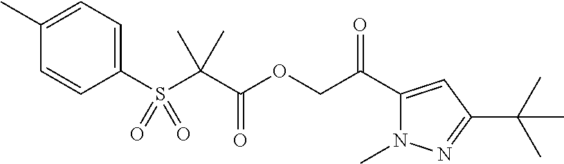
C1(C)=CC=C(S(C(C(OCC(C2=CC(C(C)(C)C)=NN2C)=O)=O)(C)C)(=O)=O)C=C1
